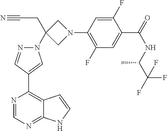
C1=C(F)C(C(=O)NC(C)C(F)(F)F)=CC(F)=C1N1CC(CC#N)(N2N=CC(C3=C4C(=NC=N3)NC=C4)=C2)C1
